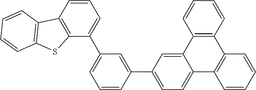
C1=CC(C2=CC=C3C(=C2)C2=C(C4=C3C=CC=C4)C=CC=C2)=CC(C2=CC=CC3=C2SC2=C3C=CC=C2)=C1
